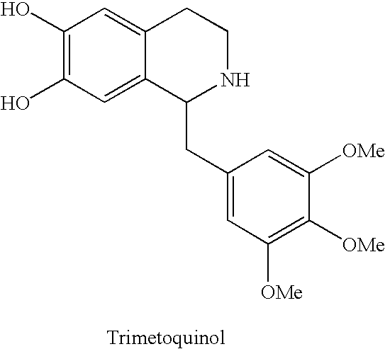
C12=CC(O)=C(O)C=C1CCNC2CC1=CC([OMe])=C([OMe])C([OMe])=C1
